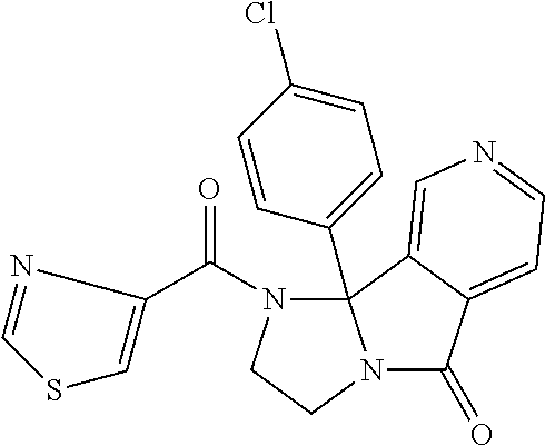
S1C=NC(C(N2CCN3C(=O)C4=CC=NC=C4C23C2=CC=C(Cl)C=C2)=O)=C1
